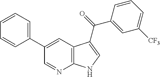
C1(C2=CC3=C(N=C2)NC=C3C(C2=CC([CF3])=CC=C2)=O)=CC=CC=C1
